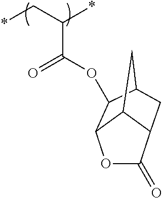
*CC(*)C(OC1C2OC(=O)C3C2CC1C3)=O
